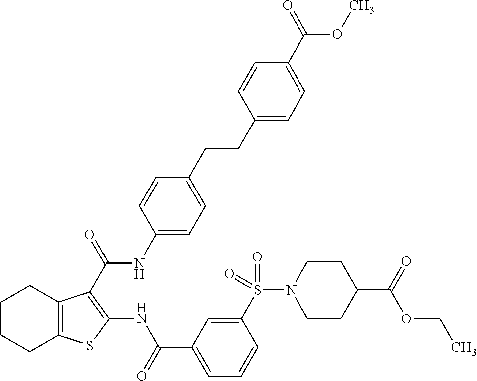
C1(CCC2=CC=C(NC(=O)C3=C(NC(C4=CC=CC(S(N5CCC(C(OCC)=O)CC5)(=O)=O)=C4)=O)SC4=C3CCCC4)C=C2)=CC=C(C(=O)OC)C=C1
